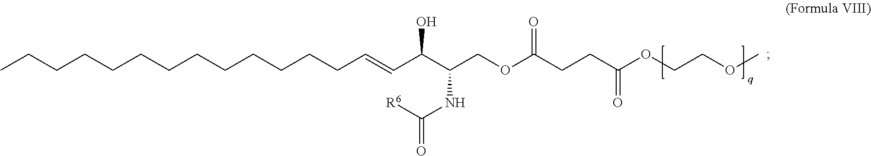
CCCCCCCCCCCCCC=CC(C(COC(CCC(OCCOC)=O)=O)NC(=O)[R6])O
